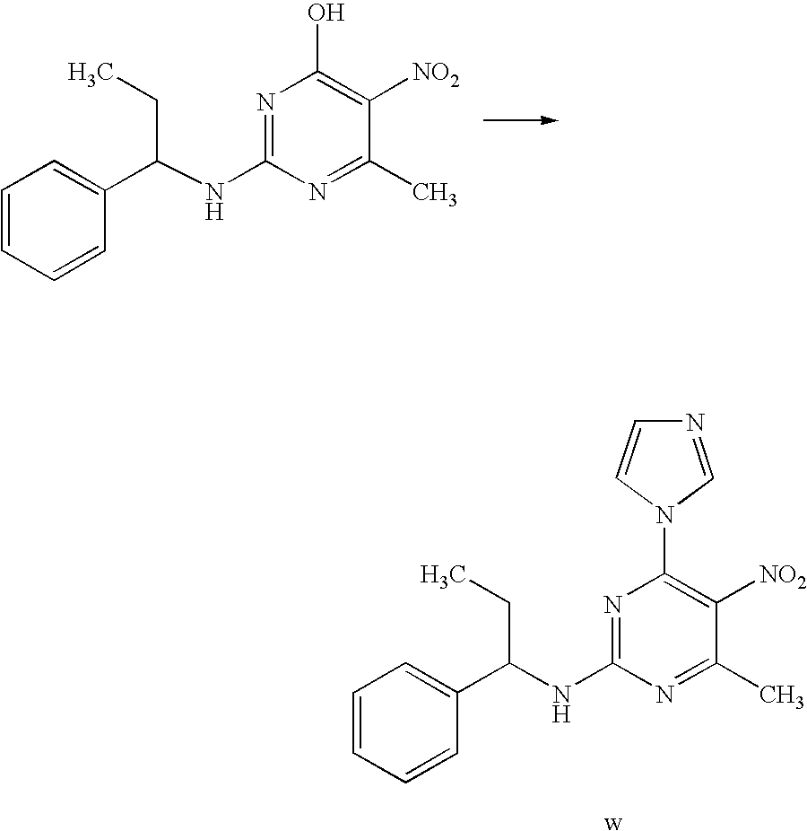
N1=C(NC(C2=CC=CC=C2)CC)N=C(C)C([NO2])=C1O.N1=C(NC(C2=CC=CC=C2)CC)N=C(C)C([NO2])=C1N1C=NC=C1
